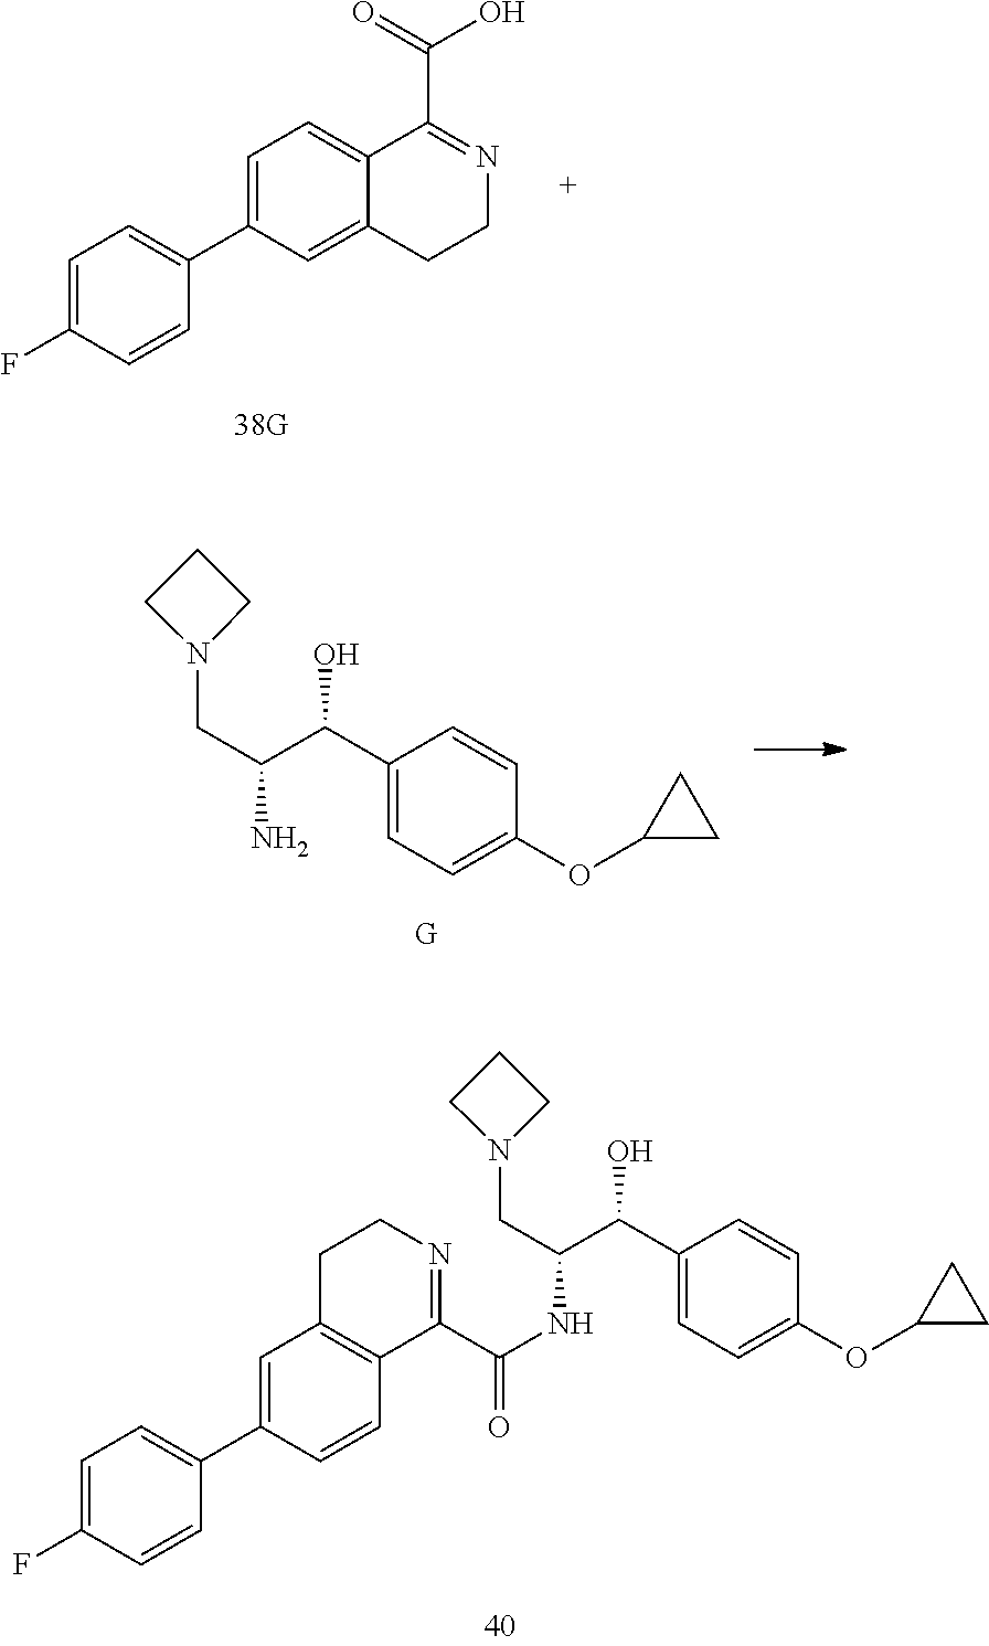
O(C1CC1)C1=CC=C(C(C(CN2CCC2)N)O)C=C1.[G].O(C1CC1)C1=CC=C(C(C(CN2CCC2)NC(C2=NCCC3=C2C=CC(C2=CC=C(F)C=C2)=C3)=O)O)C=C1.C1=C(C2=CC=C(F)C=C2)C=C2C(=C1)C(C(O)=O)=NCC2
